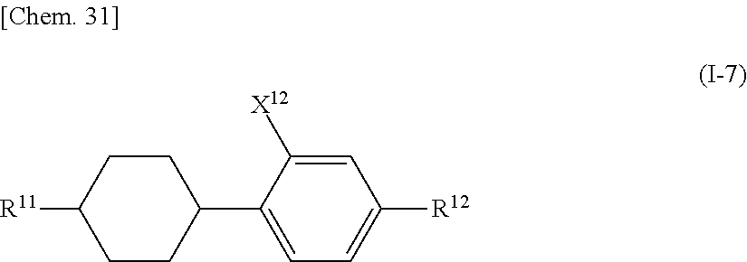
C1=C([X12])C(C2CCC([R11])CC2)=CC=C1[R12]
